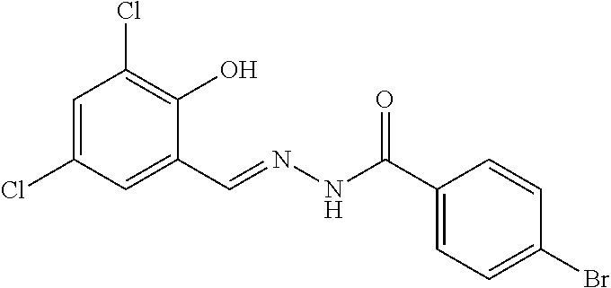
C1=C(Cl)C=C(C=NNC(C2=CC=C(Br)C=C2)=O)C(O)=C1Cl
